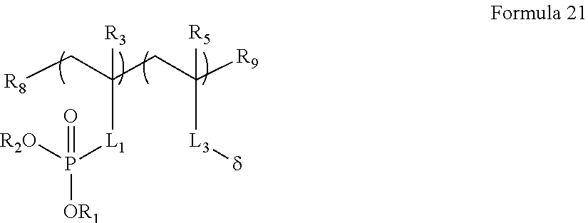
[R8]CC(CC([R9])([L3][d])[R5])([L1]P([OR1])([R2O])=O)[R3]
